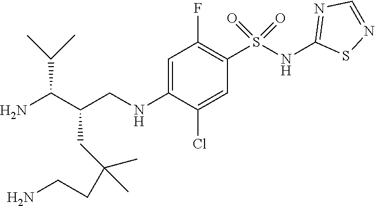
C1(NCC(C(N)C(C)C)CC(C)(C)CCN)=CC(F)=C(S(NC2=NC=NS2)(=O)=O)C=C1Cl
